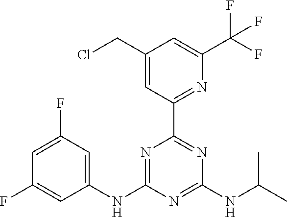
C1=C(F)C=C(NC2=NC(C3=NC(C(F)(F)F)=CC(CCl)=C3)=NC(NC(C)C)=N2)C=C1F
